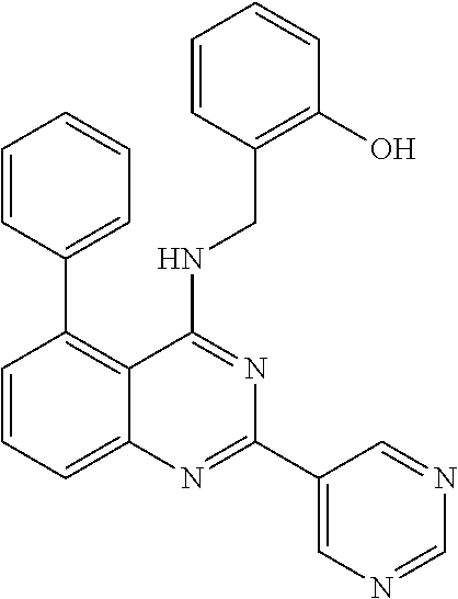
C1=CC=C2C(=C1C1=CC=CC=C1)C(NCC1=C(O)C=CC=C1)=NC(C1=CN=CN=C1)=N2
